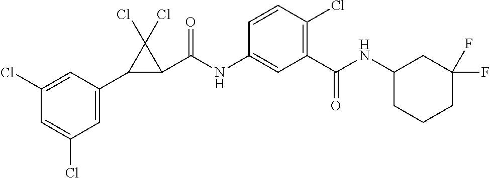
C1(Cl)=CC(C2C(C(NC3=CC(C(=O)NC4CCCC(F)(F)C4)=C(Cl)C=C3)=O)C2(Cl)Cl)=CC(Cl)=C1
